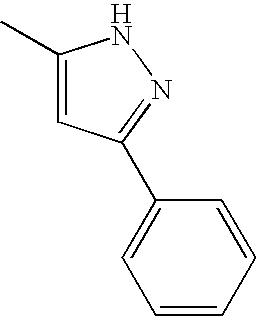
C1(C)=CC(C2=CC=CC=C2)=NN1
